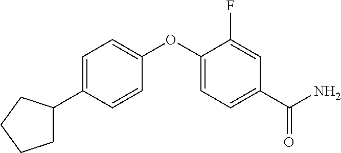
C1=C(C2CCCC2)C=CC(OC2=CC=C(C(N)=O)C=C2F)=C1
